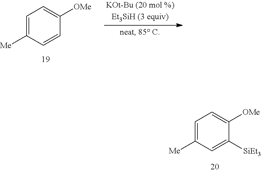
C1=C([Me])C=C([SiEt3])C([OMe])=C1.C1=C([Me])C=CC([OMe])=C1
